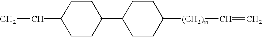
C(C1CCC(C2CCC([(CH2)m]C=C)CC2)CC1)C
